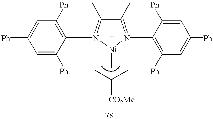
C1(C)=N(C2=C([Ph])C=C([Ph])C=C2[Ph])[Ni](C)N(C2=C([Ph])C=C([Ph])C=C2[Ph])=C1C.CC(C)[CO2Me]
